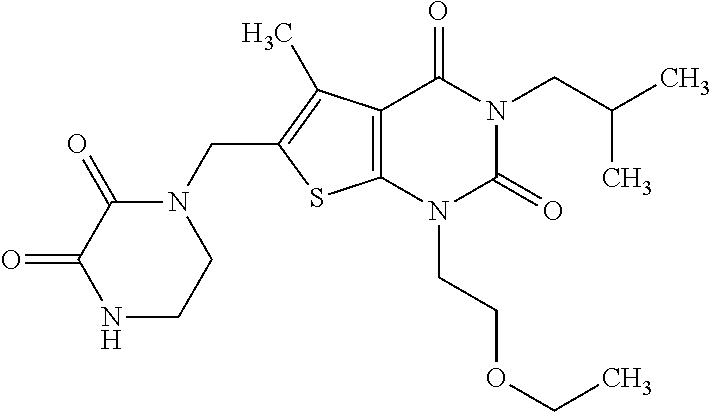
C12=C(N(CCOCC)C(=O)N(CC(C)C)C1=O)SC(CN1C(=O)C(=O)NCC1)=C2C
